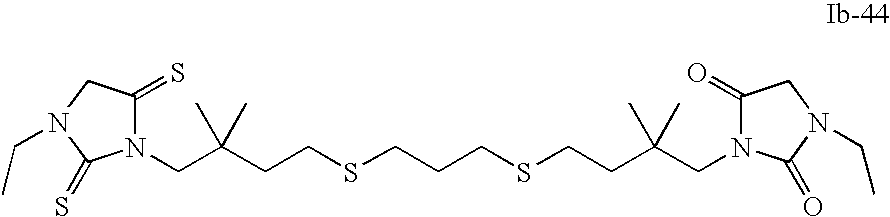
C1(=O)CN(CC)C(=O)N1CC(CCSCCCSCCC(CN1C(=S)CN(CC)C1=S)(C)C)(C)C
